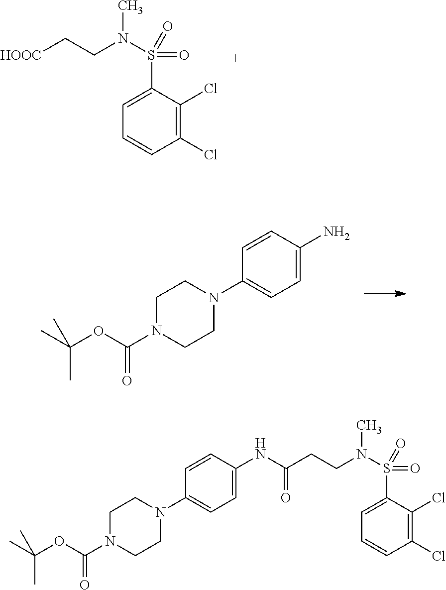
C(CN(C)S(=O)(=O)C1=CC=CC(Cl)=C1Cl)[HOOC].C1(N2CCN(C(OC(C)(C)C)=O)CC2)=CC=C(N)C=C1.C1(N2CCN(C(OC(C)(C)C)=O)CC2)=CC=C(NC(CCN(C)S(=O)(=O)C2=CC=CC(Cl)=C2Cl)=O)C=C1
